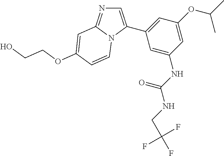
C1=C(C2=CC(OC(C)C)=CC(NC(=O)NCC(F)(F)F)=C2)N2C(=N1)C=C(OCCO)C=C2
